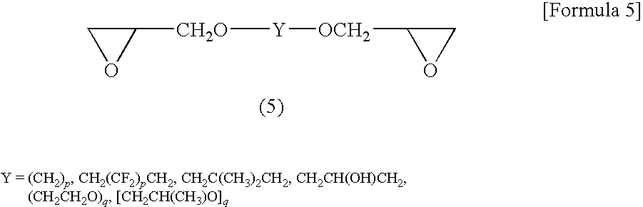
C1C([CH2O]C[Y][OCH2]C2CO2)O1
